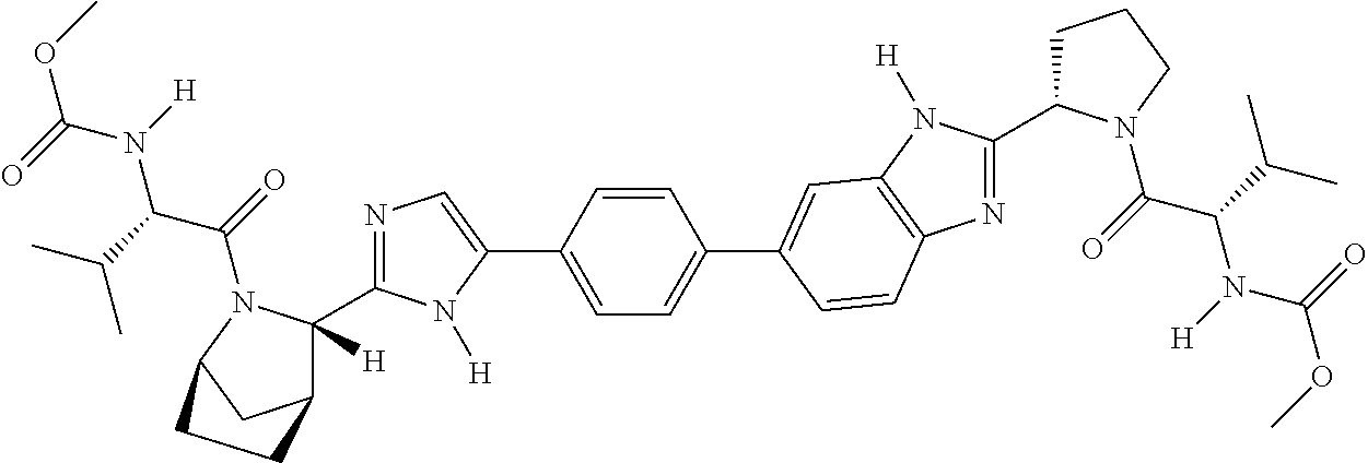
C1=C(C2=CN=C(C3([H])C4CC(N3C(=O)C(C(C)C)N(C(OC)=O)[H])CC4)N2[H])C=CC(C2=CC3=C(N=C(C4CCCN4C(=O)C(C(C)C)N(C(OC)=O)[H])N3[H])C=C2)=C1
